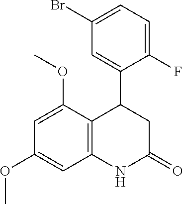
C12=C(C(OC)=CC(OC)=C1)C(C1=CC(Br)=CC=C1F)CC(=O)N2
